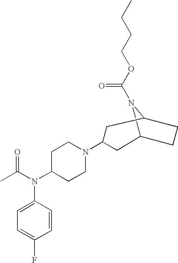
C12N(C(OCCCC)=O)C(CC1)CC(N1CCC(N(C(C)=O)C3=CC=C(F)C=C3)CC1)C2
